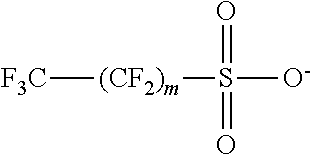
[F3C][(CF2)m]S(=O)(=O)[O-]
